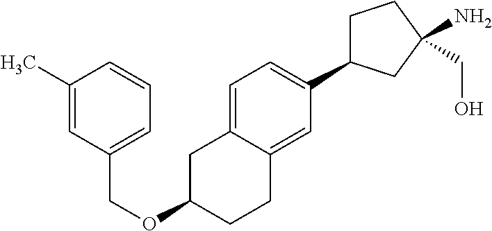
C1(C)=CC(COC2CC3=CC=C(C4CCC(N)(CO)C4)C=C3CC2)=CC=C1
